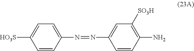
NC1=C([SO3H])C=C(N=NC2=CC=C([HO3S])C=C2)C=C1
